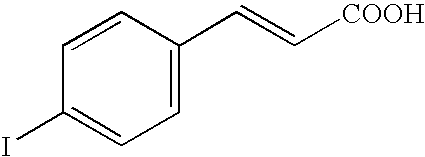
C1=CC(I)=CC=C1C=C[COOH]
